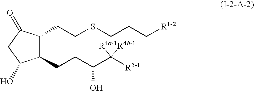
C1(CCC(C([R5-1])([R4a-1])[R4b-1])O)C(CCSCCC[R1-2])C(=O)CC1O
